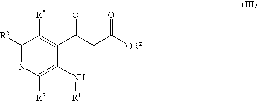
C1([R6])=NC([R7])=C(N[R1])C(C(CC([ORx])=O)=O)=C1[R5]
